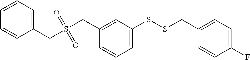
C1=CC(CS(CC2=CC(SSCC3=CC=C(F)C=C3)=CC=C2)(=O)=O)=CC=C1
